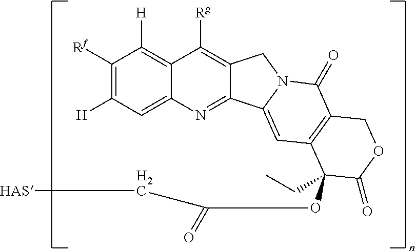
C1([Rf])=C([H])C=C2C(=C1[H])C([Rg])=C1C(=N2)C2=CC3=C(C(=O)N2C1)COC(=O)C3(CC)OC(=O)C[HAS]
